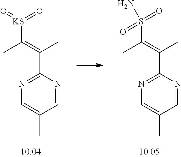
C1(C(=C(C)[KS](=O)=O)C)=NC=C(C)C=N1.C1(C(=C(C)S(=O)(N)=O)C)=NC=C(C)C=N1
